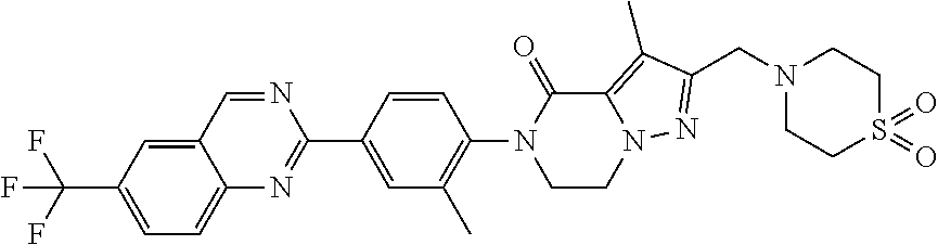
C1=C(C(F)(F)F)C=C2C(=C1)N=C(C1=CC(C)=C(N3CCN4C(=C(C)C(CN5CCS(=O)(=O)CC5)=N4)C3=O)C=C1)N=C2
